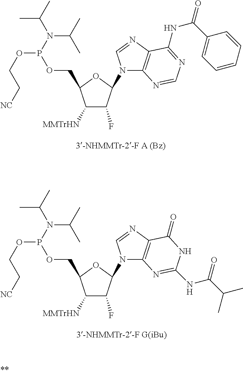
C1([MMTrHN])C(F)C(N2C3=C(N=C2)C(NC(C2=CC=CC=C2)=O)=NC=N3)OC1COP(OCC[NC])N(C(C)C)C(C)C.C1([MMTrHN])C(F)C(N2C3=C(N=C2)C(=O)NC(NC(C(C)C)=O)=N3)OC1COP(OCC[NC])N(C(C)C)C(C)C
